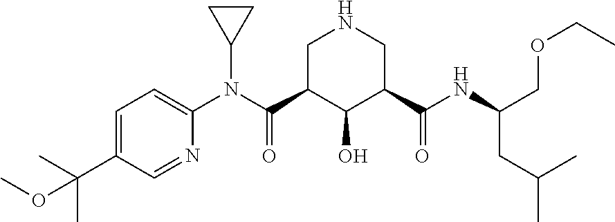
C1=C(C(C)(C)OC)C=NC(N(C2CC2)C(C2C(O)C(C(NC(CC(C)C)COCC)=O)CNC2)=O)=C1
